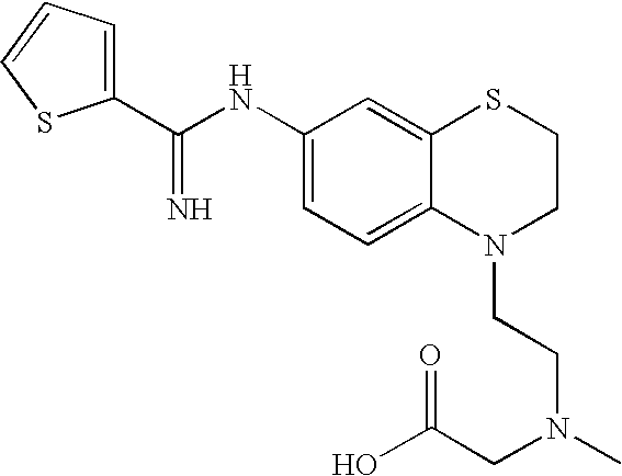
C(NC1=CC=C2C(=C1)SCCN2CCN(C)CC(O)=O)(=N)C1=CC=CS1
